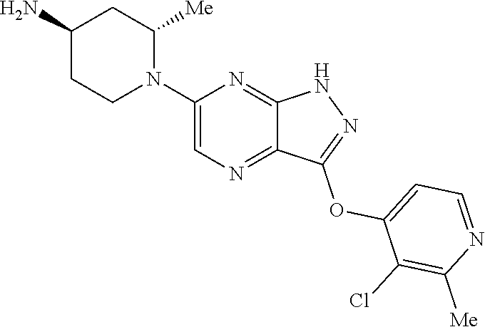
C1(N)CCN(C2=CN=C3C(=N2)NN=C3OC2=CC=NC([Me])=C2Cl)C([Me])C1
